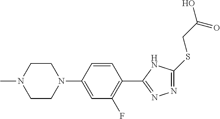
N1=C(SCC(=O)O)NC(C2=C(F)C=C(N3CCN(C)CC3)C=C2)=N1
